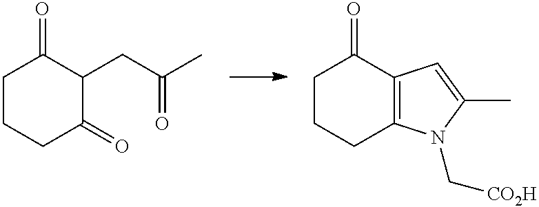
C1CCC(=O)C(CC(C)=O)C1=O.C1CCC2=C(C1=O)C=C(C)N2C[CO2H]
